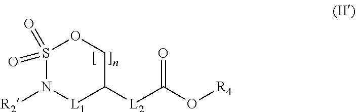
[R2]N1[L1]C([L2]C(O[R4])=O)COS1(=O)=O
